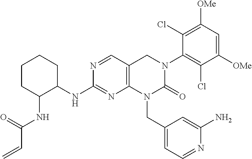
N(C1=NC2=C(C=N1)CN(C1=C(Cl)C([OMe])=CC([OMe])=C1Cl)C(=O)N2CC1=CC=NC(N)=C1)C1CCCCC1NC(C=C)=O
